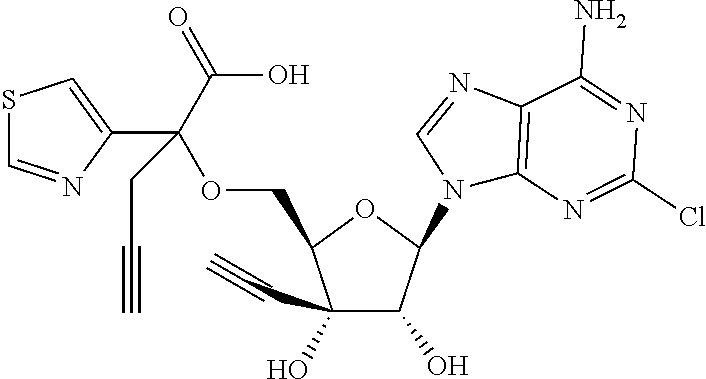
C1(O)(C#C)C(O)C(N2C3=C(N=C2)C(N)=NC(Cl)=N3)OC1COC(C1=CSC=N1)(C(O)=O)CC#C
